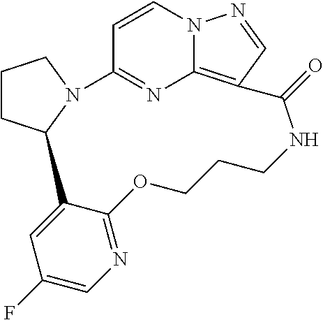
C1CC2N(C1)C1=NC3=C(C=NN3C=C1)C(=O)NCCCOC1=NC=C(F)C=C21
